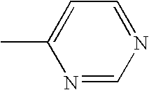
N1=CN=CC=C1C
